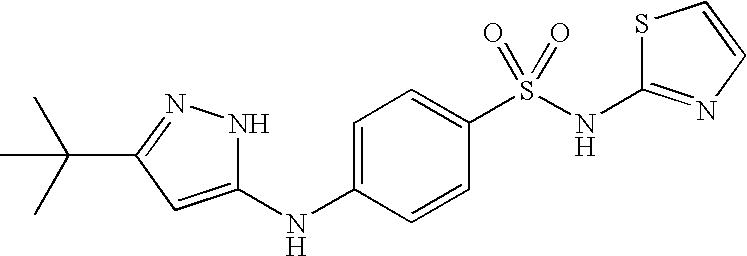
N1C(NC2=CC=C(S(NC3=NC=CS3)(=O)=O)C=C2)=CC(C(C)(C)C)=N1
